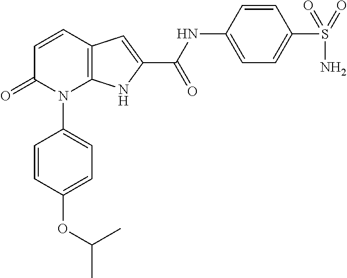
C12=C(C=CC(=O)N1C1=CC=C(OC(C)C)C=C1)C=C(C(NC1=CC=C(S(N)(=O)=O)C=C1)=O)N2
